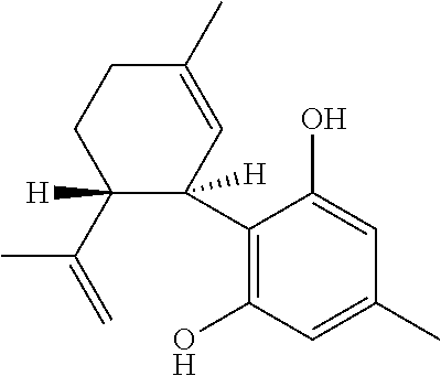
C1(C2([H])C=C(C)CCC2(C(=C)C)[H])=C(O)C=C(C)C=C1O
